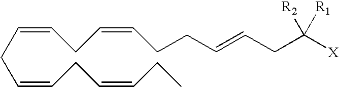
C(CC=CCC=CCC)=CCC=CCCC=CCC([X])([R2])[R1]
